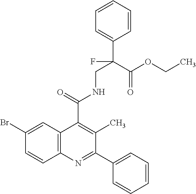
C1=CC=CC(C(F)(CNC(C2=C(C)C(C3=CC=CC=C3)=NC3=C2C=C(Br)C=C3)=O)C(OCC)=O)=C1
